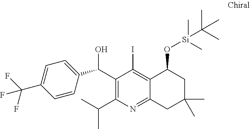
C1(C(O)C2=CC=C(C(F)(F)F)C=C2)=C(C(C)C)N=C2C(=C1I)C(O[Si](C)(C)C(C)(C)C)CC(C)(C)C2
